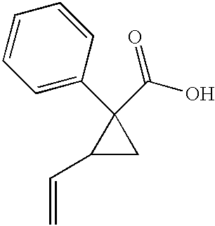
C1=CC=CC=C1C1(C(=O)O)C(C=C)C1
